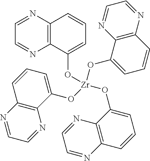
C1=NC2=C(N=C1)C(O[Zr](OC1=CC=CC3=C1N=CC=N3)(OC1=CC=CC3=C1N=CC=N3)OC1=CC=CC3=C1N=CC=N3)=CC=C2
